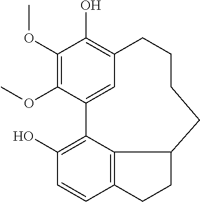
C1(OC)=C(OC)C2=CC(=C1O)CCCCC1C3=C(C=CC(O)=C23)CC1
